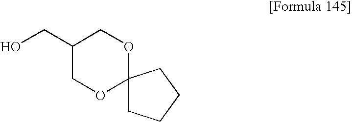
OCC1COC2(OC1)CCCC2
